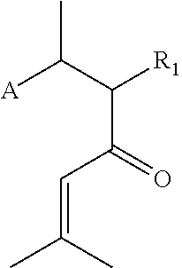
[A]C(C(C(=O)C=C(C)C)[R1])C
